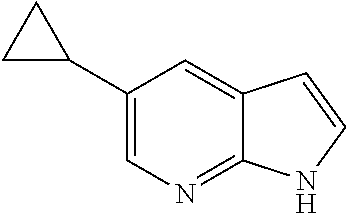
C1(C2CC2)=CN=C2C(=C1)C=CN2
